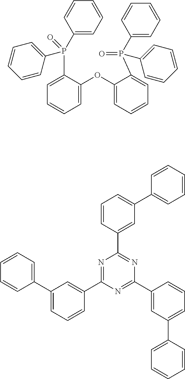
P(C1=CC=CC=C1)(C1=CC=CC=C1OC1=CC=CC=C1P(C1=CC=CC=C1)(=O)C1=CC=CC=C1)(=O)C1=CC=CC=C1.C1=CC(C2=NC(C3=CC(C4=CC=CC=C4)=CC=C3)=NC(C3=CC(C4=CC=CC=C4)=CC=C3)=N2)=CC(C2=CC=CC=C2)=C1
